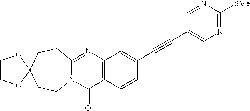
N12C(=NC3=C(C1=O)C=CC(C#CC1=CN=C([SMe])N=C1)=C3)CCC1(CC2)OCCO1
